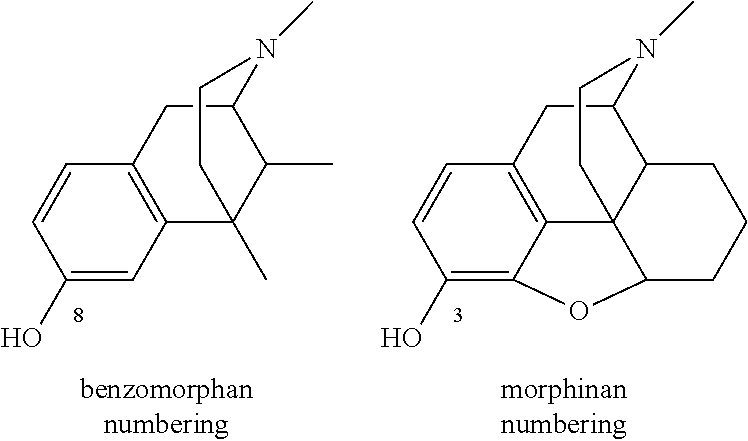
C12=C3C=CC(O)=C1OC1C24C(C(C3)N(C)CC4)CCC1.C12=C(C=CC(O)=C1)CC1C(C)C2(C)CCN1C
